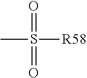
O=S(C)([R58])=O
